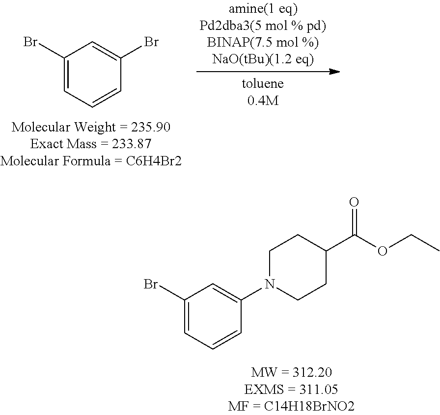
C1(Br)=CC=CC(Br)=C1.C1(Br)=CC=CC(N2CCC(C(OCC)=O)CC2)=C1
